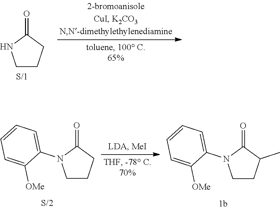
C1CCC(=O)N1.C1CC(C)C(=O)N1C1=CC=CC=C1[OMe].C1CCC(=O)N1C1=CC=CC=C1[OMe]
